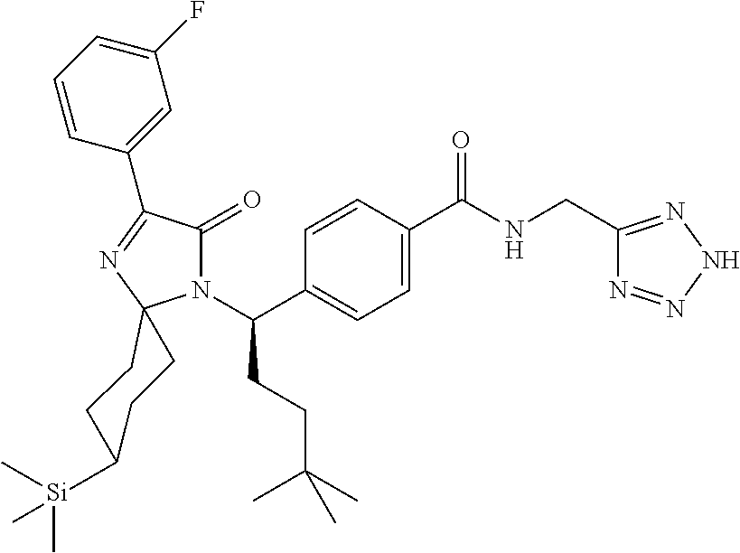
N1(C(C2=CC=C(C(NCC3=NNN=N3)=O)C=C2)CCC(C)(C)C)C(=O)C(C2=CC(F)=CC=C2)=NC12CCC([Si](C)(C)C)CC2
